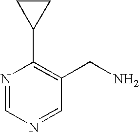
C1(C2=C(CN)C=NC=N2)CC1
